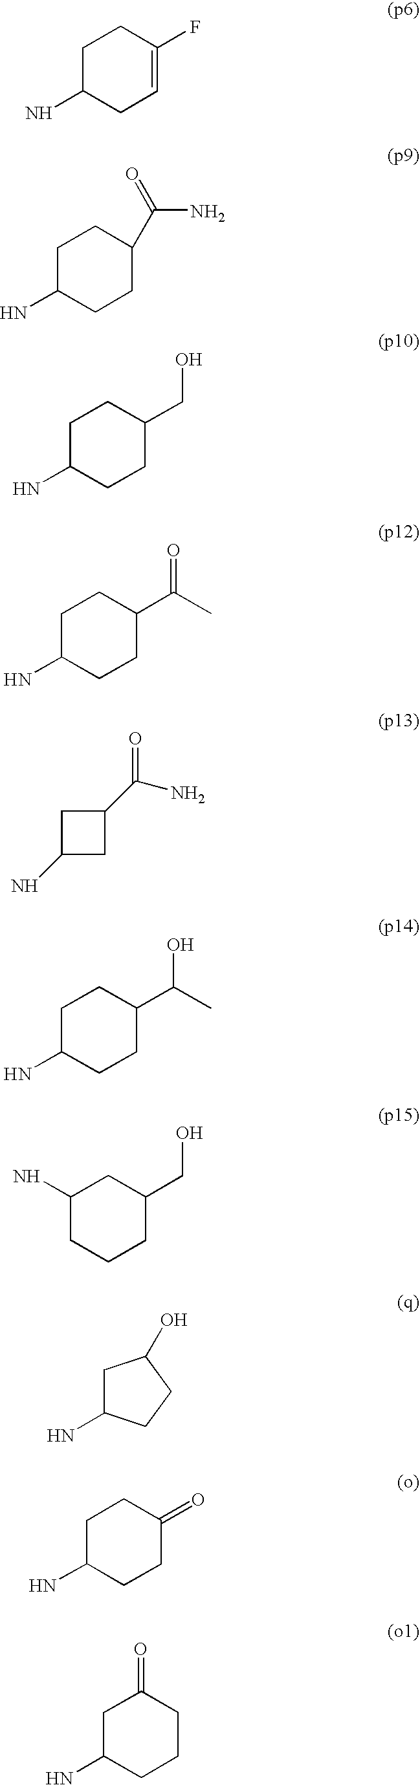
C1C(N)CCC(C(N)=O)C1.C1C(N)CCC(CO)C1.C1C(N)CCC(C(C)=O)C1.C1(N)CC(C(N)=O)C1.C1C(N)CCC(C(C)O)C1.C1(N)CCCC(CO)C1.C1C(N)CCC1O.C1C(N)CCC(=O)C1.C1C(N)CCCC1=O.C1C(N)CC=C(F)C1
